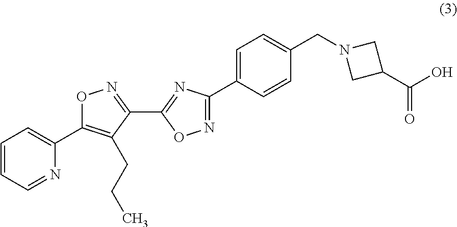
N1=C(C2=NC(C3=CC=C(CN4CC(C(=O)O)C4)C=C3)=NO2)C(CCC)=C(C2=CC=CC=N2)O1
